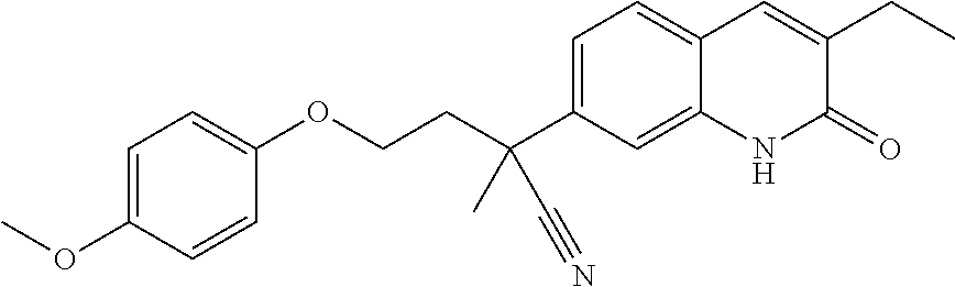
C(COC1=CC=C(OC)C=C1)C(C1=CC=C2C(=C1)NC(=O)C(CC)=C2)(C)C#N
